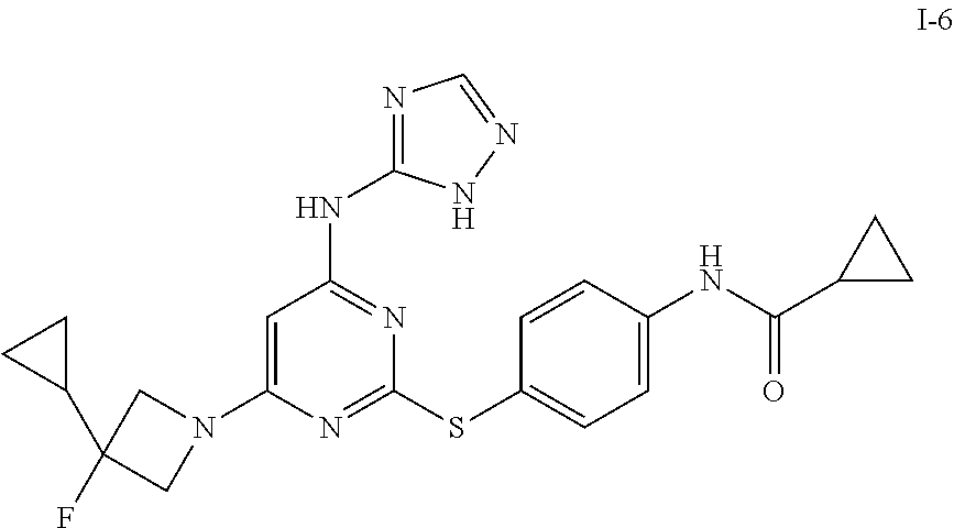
C1=C(N2CC(C3CC3)(F)C2)N=C(SC2=CC=C(NC(C3CC3)=O)C=C2)N=C1NC1=NC=NN1
